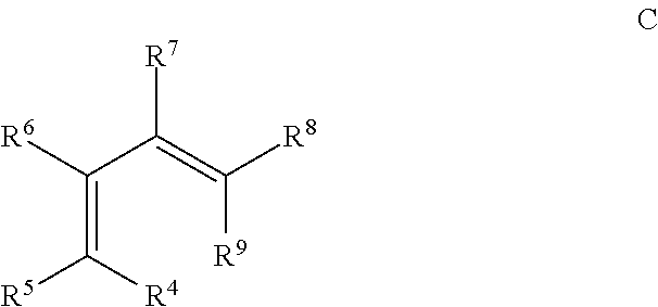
C(=C([R5])[R4])(C([R7])=C([R9])[R8])[R6]
